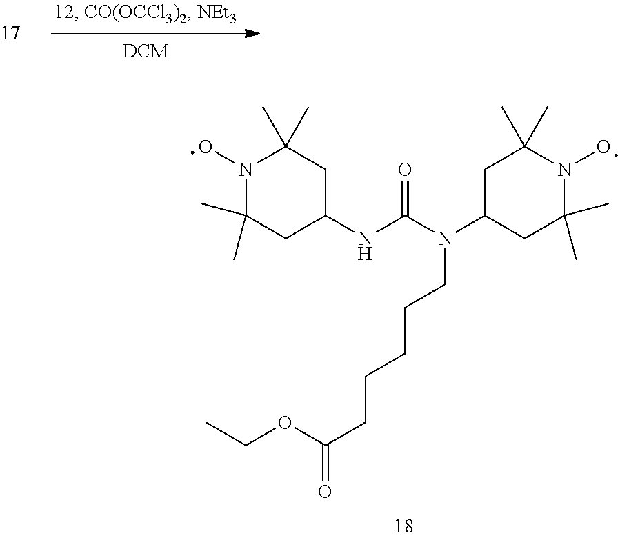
[DCM].N1(O)C(C)(C)CC(NC(N(C2CC(C)(C)N(O)C(C)(C)C2)CCCCCC(=O)OCC)=O)CC1(C)C
